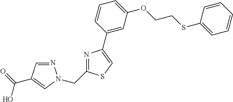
N1=CC(C(=O)O)=CN1CC1=NC(C2=CC(OCCSC3=CC=CC=C3)=CC=C2)=CS1
